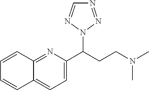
C12=NC(C(CCN(C)C)N3N=NC=N3)=CC=C1C=CC=C2
